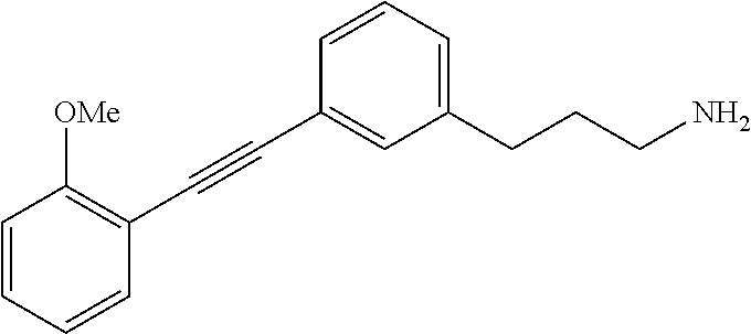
C1=CC=C(CCCN)C=C1C#CC1=C([OMe])C=CC=C1
